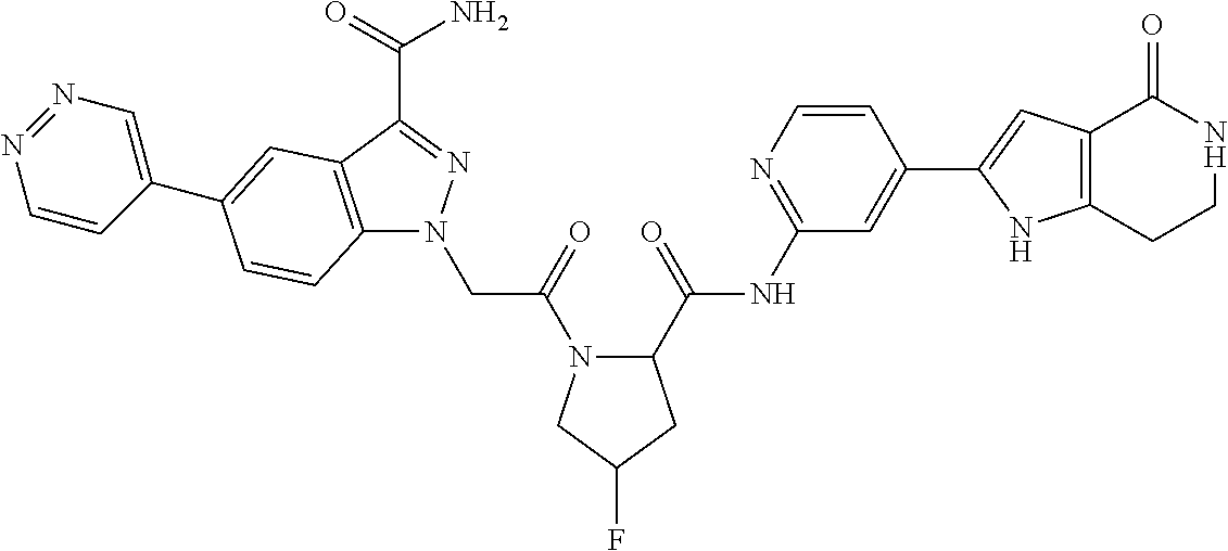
N1CCC2=C(C1=O)C=C(C1=CC(NC(=O)C3N(C(CN4C5=C(C(C(N)=O)=N4)C=C(C4=CN=NC=C4)C=C5)=O)CC(F)C3)=NC=C1)N2
